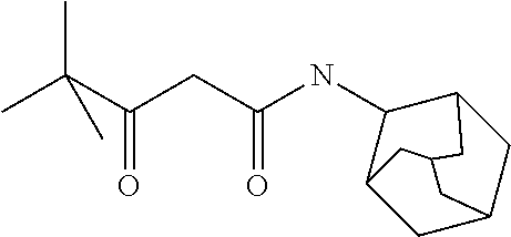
N(C(CC(C(C)(C)C)=O)=O)C1C2CC3CC1CC(C2)C3
